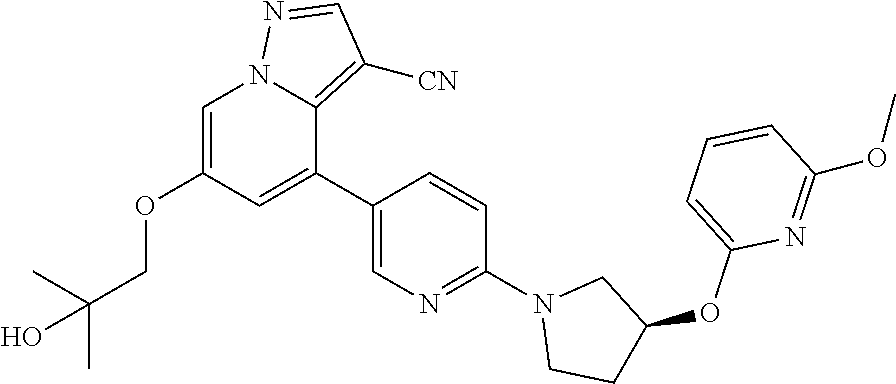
C1=C(OCC(O)(C)C)C=C(C2=CN=C(N3CC(OC4=CC=CC(OC)=N4)CC3)C=C2)C2=C([CN])C=NN12
